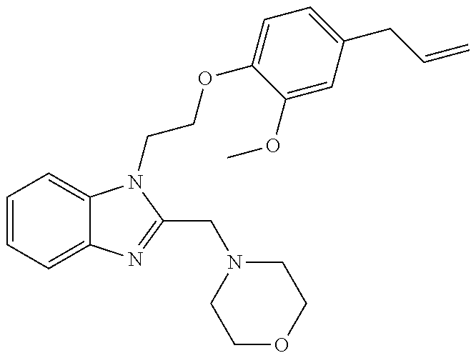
C1=CC=C2C(=C1)N(CCOC1=CC=C(CC=C)C=C1OC)C(CN1CCOCC1)=N2
